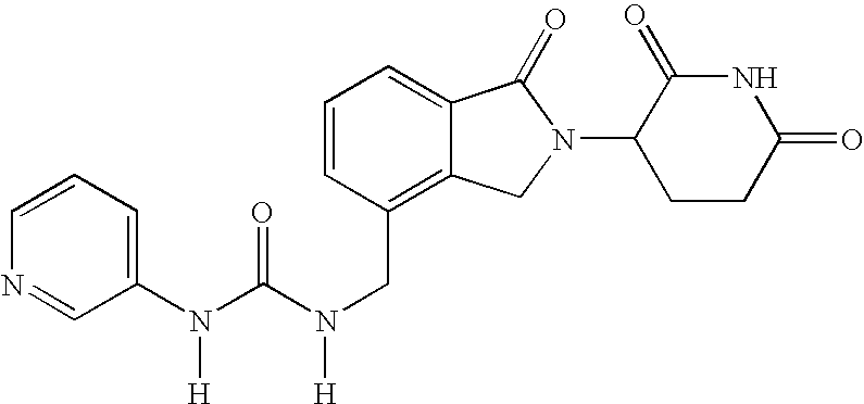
C1(N(C(N(CC2=C3C(=CC=C2)C(=O)N(C2CCC(=O)NC2=O)C3)[H])=O)[H])=CC=CN=C1
